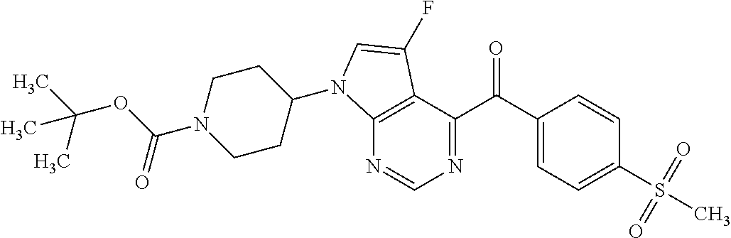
C12=C(C(C(C3=CC=C(S(C)(=O)=O)C=C3)=O)=NC=N1)C(F)=CN2C1CCN(C(=O)OC(C)(C)C)CC1
